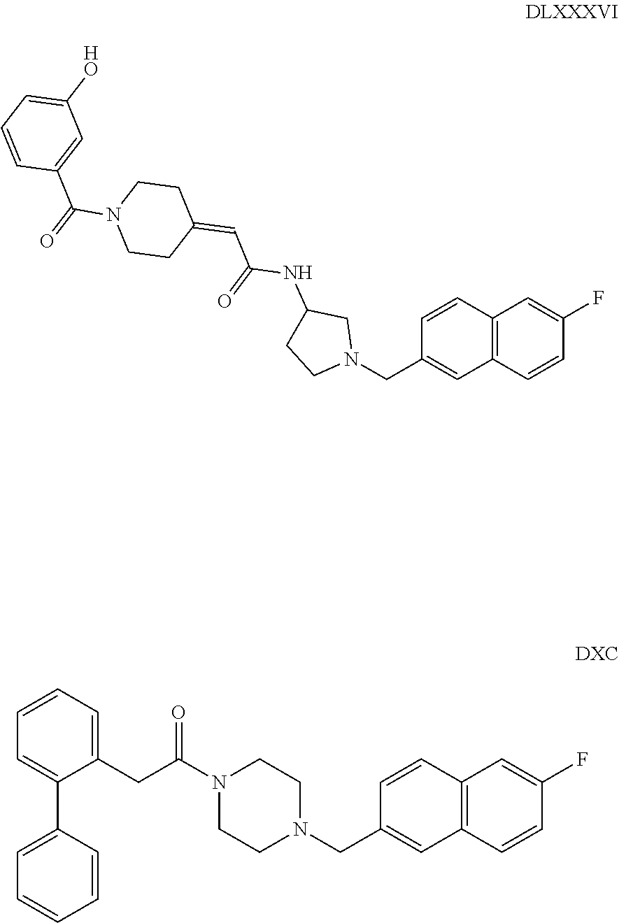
C12=C(C=CC(F)=C1)C=C(CN1CC(NC(C=C3CCN(C(=O)C4=CC([HO])=CC=C4)CC3)=O)CC1)C=C2.C1(CC(N2CCN(CC3=CC4=C(C=C3)C=C(F)C=C4)CC2)=O)=CC=CC=C1C1=CC=CC=C1
